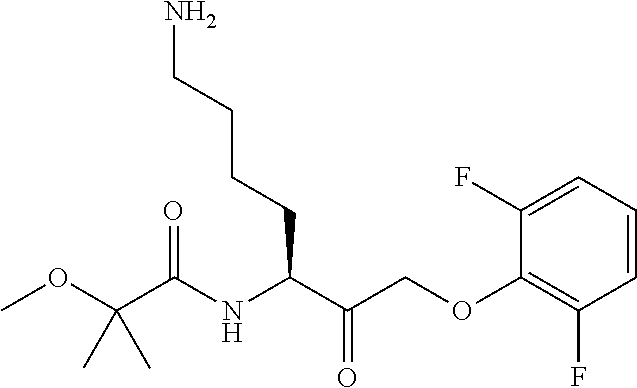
C1(F)=CC=CC(F)=C1OCC(C(NC(C(OC)(C)C)=O)CCCCN)=O
